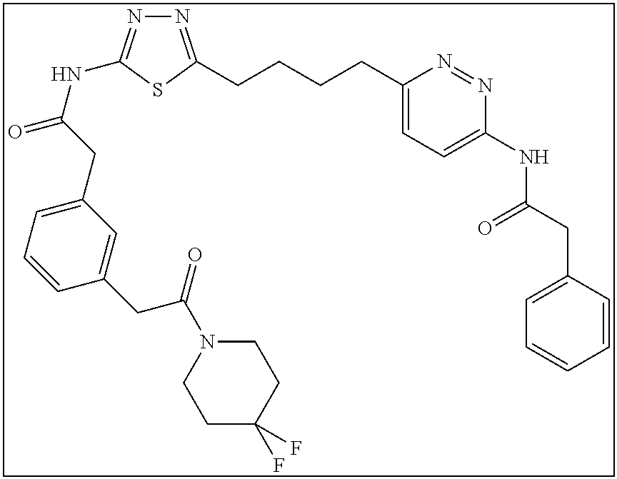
N1=C(CCCCC2=CC=C(NC(CC3=CC=CC=C3)=O)N=N2)SC(NC(=O)CC2=CC=CC(CC(=O)N3CCC(F)(F)CC3)=C2)=N1
